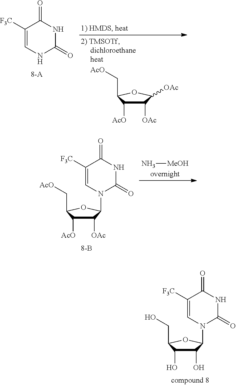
C1([F3C])=CN(C2C(O)C(O)C(CO)O2)C(=O)NC1=O.C1([F3C])=CNC(=O)NC1=O.C1([OAc])C([AcO])C(C[AcO])OC1[OAc].C1([F3C])=CN(C2C([OAc])C([AcO])C(C[AcO])O2)C(=O)NC1=O.N[MeOH]
